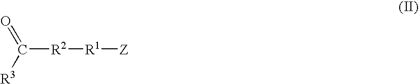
C([R2][R1][Z])(=O)[R3]
